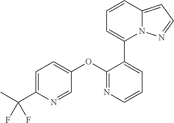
C1=C(C(F)(F)C)N=CC(OC2=NC=CC=C2C2=CC=CC3=CC=NN23)=C1
